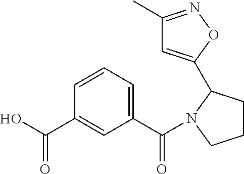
OC(C1=CC(C(=O)N2CCCC2C2=CC(C)=NO2)=CC=C1)=O
